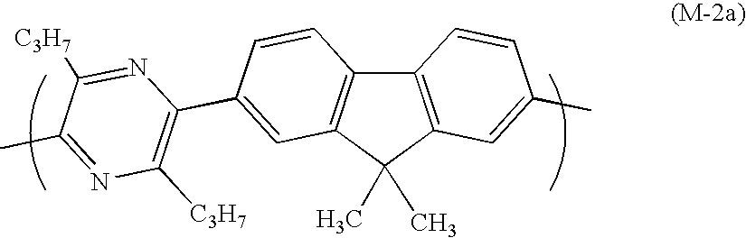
C12=C(C(C)(C)C3=C1C=CC(C1=C([C3H7])N=C(C)C([C3H7])=N1)=C3)C=C(C)C=C2
